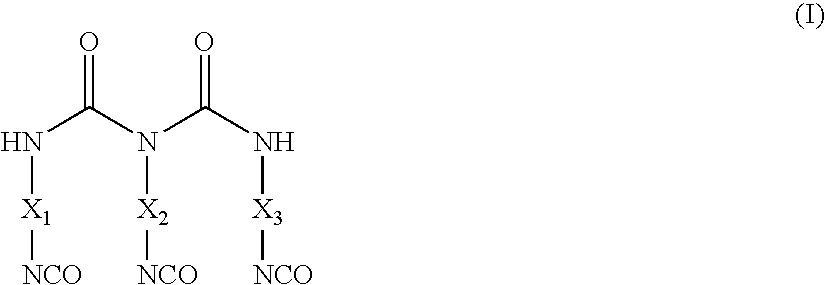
N(C(=O)N([X2][NCO])C(=O)N[X3][NCO])[X1][NCO]
